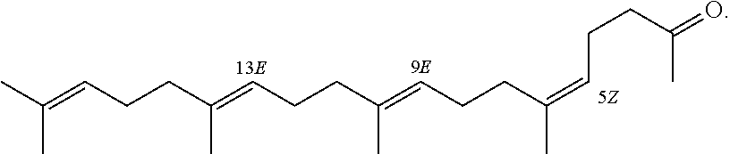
C(=CCCC(=CCCC(=CCCC(=CCCC(=O)C)C)C)C)(C)C
